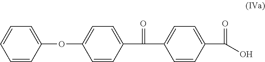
C1=CC(OC2=CC=C(C(C3=CC=C(C(O)=O)C=C3)=O)C=C2)=CC=C1
